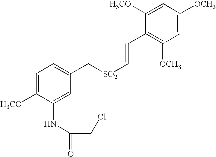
C1=C([H3CO])C(NC(=O)CCl)=CC(C[SO2]C=CC2=C([OCH3])C=C([OCH3])C=C2[H3CO])=C1
